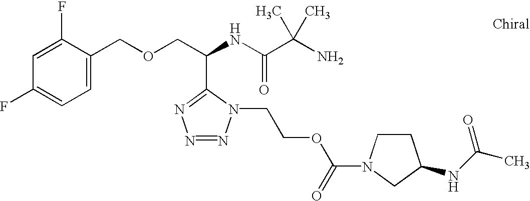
C1=C(F)C(COCC(NC(C(N)(C)C)=O)C2=NN=NN2CCOC(=O)N2CCC(NC(C)=O)C2)=CC=C1F
